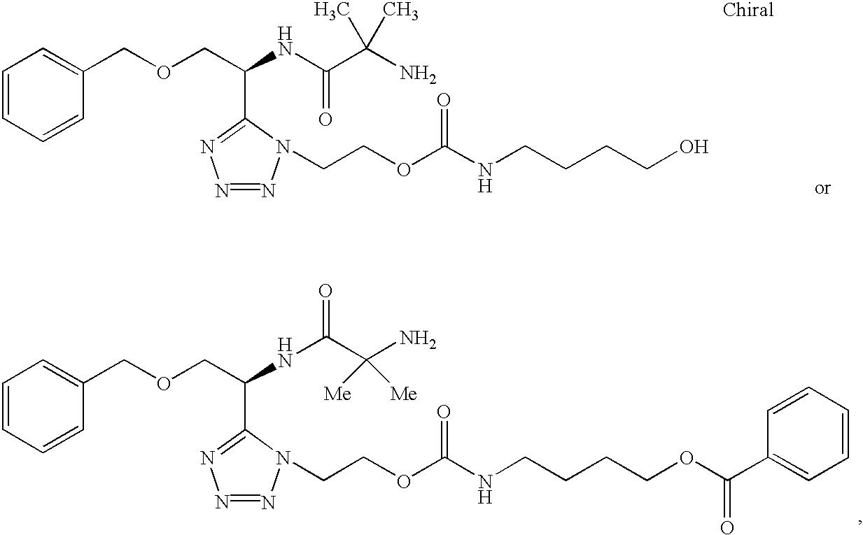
C1=CC=CC(COCC(NC(C(N)([Me])[Me])=O)C2=NN=NN2CCOC(NCCCCOC(C2=CC=CC=C2)=O)=O)=C1.C1=CC=CC(COCC(NC(C(N)(C)C)=O)C2=NN=NN2CCOC(NCCCCO)=O)=C1
